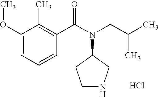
C1(OC)=CC=CC(C(N(CC(C)C)C2CCNC2)=O)=C1C.Cl
